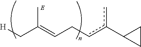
CC(=CCcc(c)C1CC1)C[H]
